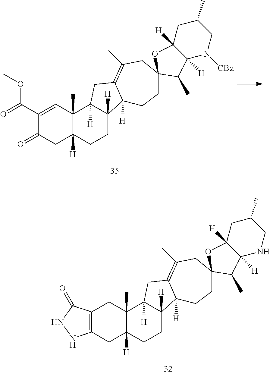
C1(C(=O)OC)=CC2(C)C([H])(CC1=O)CCC1([H])C2([H])CC2=C(C)CC3(CCC12[H])OC1([H])C([H])(N([CBz])CC(C)C1)C3C.C12=C(CC3([H])C(C)(C1)C1([H])C([H])(CC3)C3([H])C(=C(C)CC4(CC3)OC3([H])C([H])(NCC(C)C3)C4C)C1)NNC2=O
